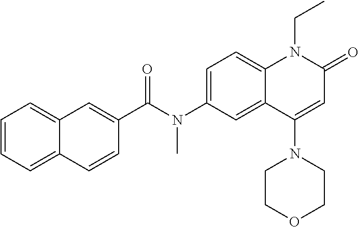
C1(C(N(C2=CC=C3C(=C2)C(N2CCOCC2)=CC(=O)N3CC)C)=O)=CC2=CC=CC=C2C=C1
